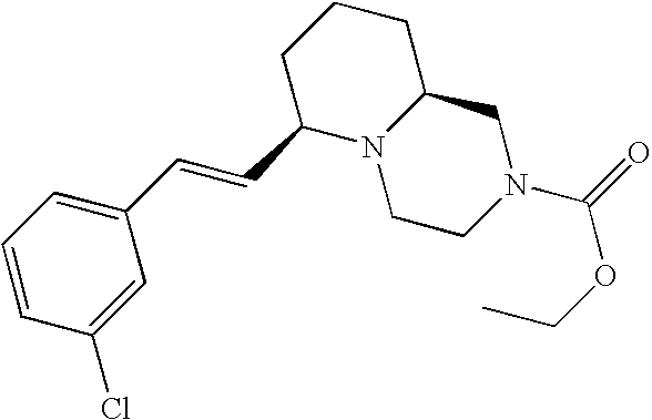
C1=CC(Cl)=CC(C=CC2N3C(CCC2)CN(C(=O)OCC)CC3)=C1
